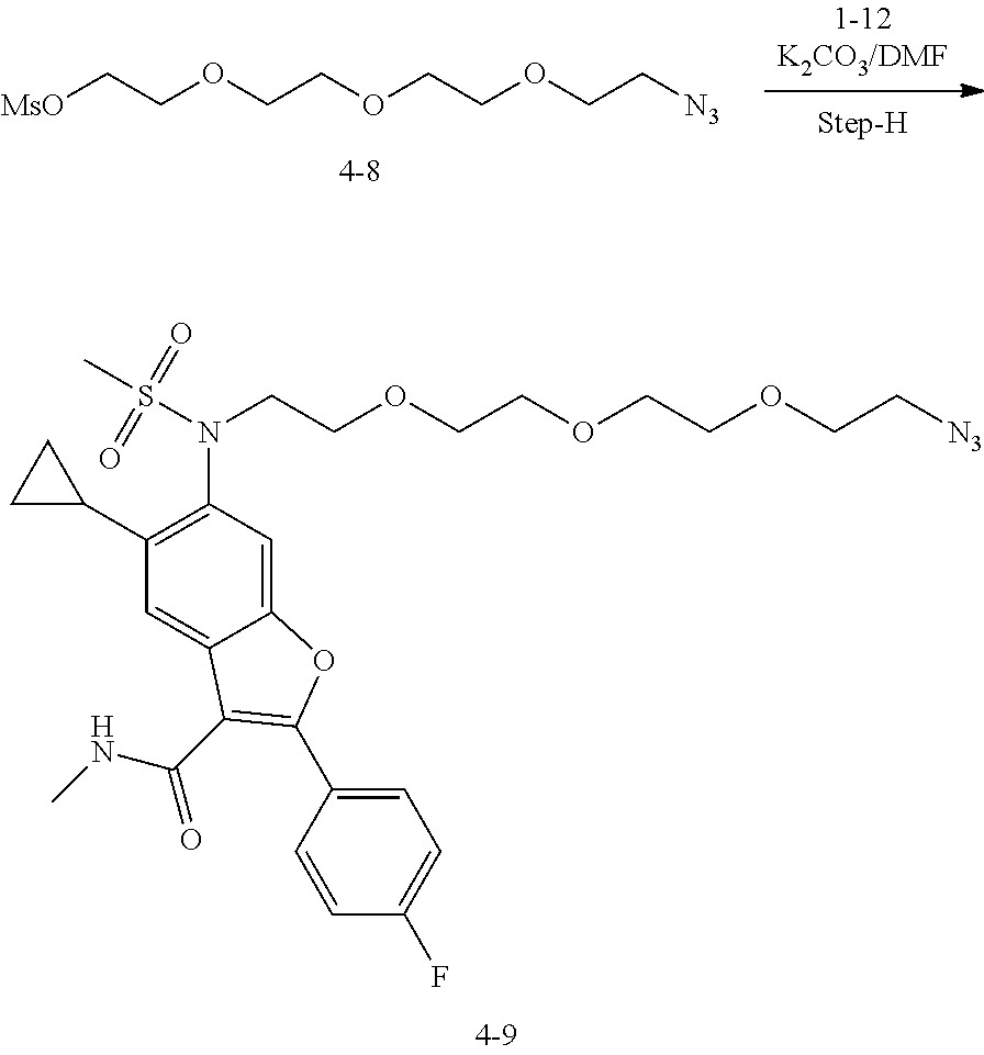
C(COCC[N3])OCCOCCN(S(C)(=O)=O)C1=C(C2CC2)C=C2C(=C1)OC(C1=CC=C(F)C=C1)=C2C(=O)NC.[MsO]CCOCCOCCOCC[N3]
